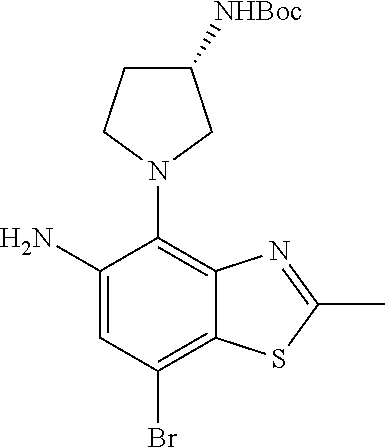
C1(N)=CC(Br)=C2C(=C1N1CC([NHBoc])CC1)N=C(C)S2
